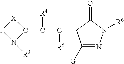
C1([G])=NN([R6])C(=O)C1=C([R5])C(=C1[X][J]N1[R3])[R4]
